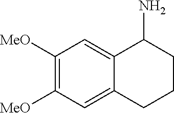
C12=CC([MeO])=C([MeO])C=C1CCCC2N
